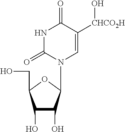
C1(O)C(O)C(N2C(=O)NC(=O)C([CHCO2H]O)=C2)OC1CO
